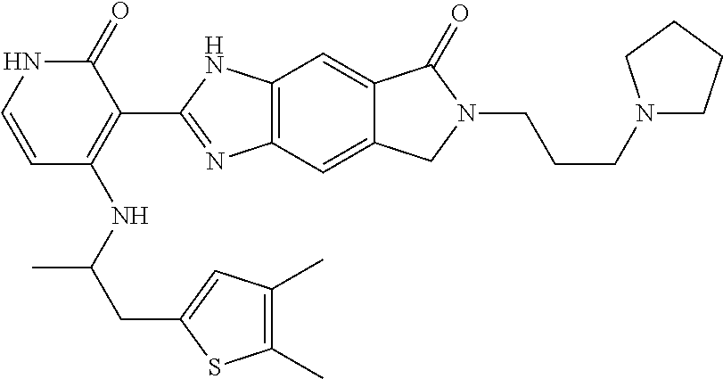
C12=C(C=C3C(=C1)C(=O)N(CCCN1CCCC1)C3)N=C(C1=C(NC(C)CC3=CC(C)=C(C)S3)C=CNC1=O)N2
